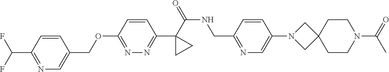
C(C1=CN=C(C(F)F)C=C1)OC1=NN=C(C2(C(NCC3=NC=C(N4CC5(C4)CCN(C(=O)C)CC5)C=C3)=O)CC2)C=C1
